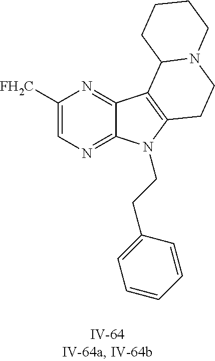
C1([FH2C])=CN=C2C(=N1)C1=C(N2CCC2=CC=CC=C2)CCN2C1CCCC2
